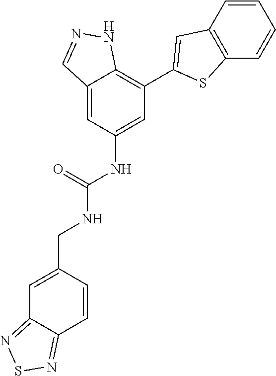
C12=CC(NC(=O)NCC3=CC4=NSN=C4C=C3)=CC(C3=CC4=C(S3)C=CC=C4)=C1NN=C2
